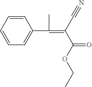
C1=CC=CC=C1C(=C(C(OCC)=O)C#N)C
